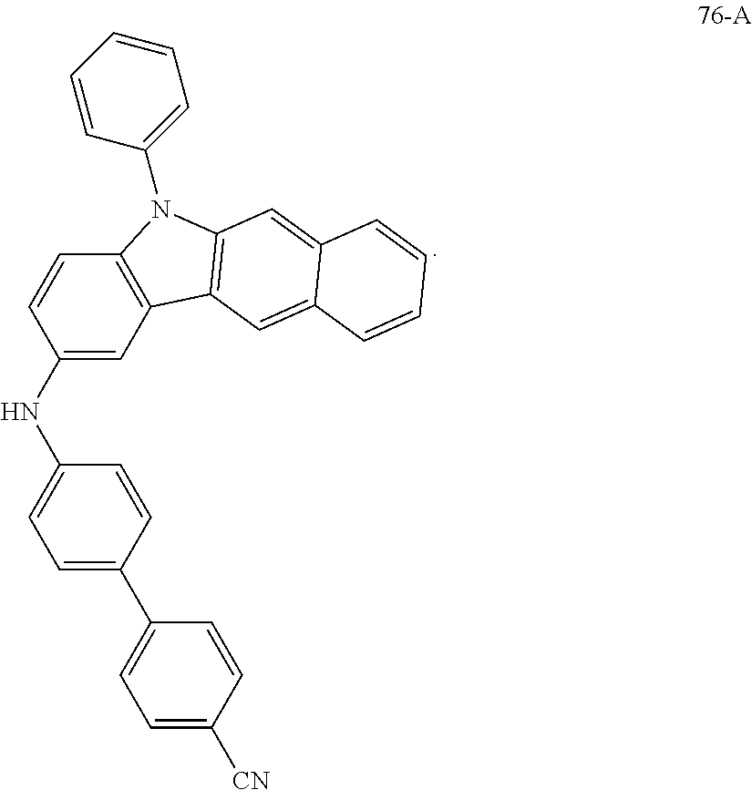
C1(NC2=CC=C(C3=CC=C([CN])C=C3)C=C2)=CC2=C(C=C1)N(C1=CC=CC=C1)C1=C2C=C2C(=C1)C=CC=C2
